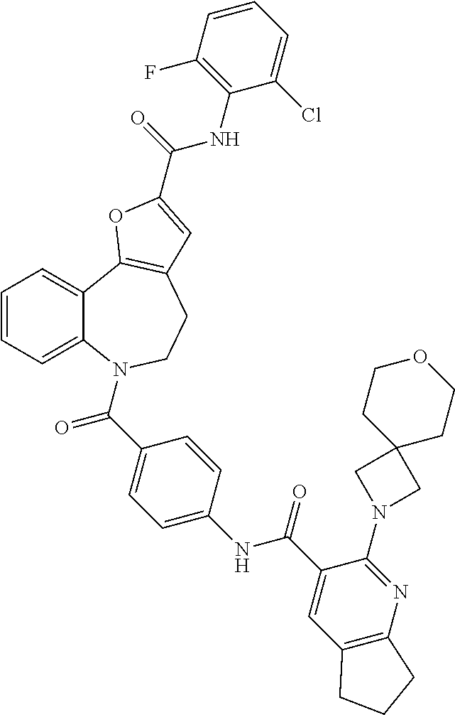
C1=CC=C2C(=C1)C1=C(CCN2C(=O)C2=CC=C(NC(=O)C3=CC4=C(N=C3N3CC5(C3)CCOCC5)CCC4)C=C2)C=C(C(NC2=C(F)C=CC=C2Cl)=O)O1
